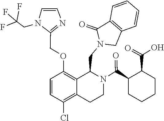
C1(COC2=C3C(CN4C(=O)C5=C(C=CC=C5)C4)N(C(C4CCCCC4C(=O)O)=O)CCC3=C(Cl)C=C2)=NC=CN1CC(F)(F)F
